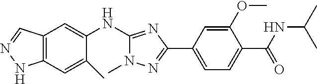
C12=C(C=C(C)C(NC3=NC(C4=CC=C(C(=O)NC(C)C)C(OC)=C4)=NN3C)=C1)NN=C2
